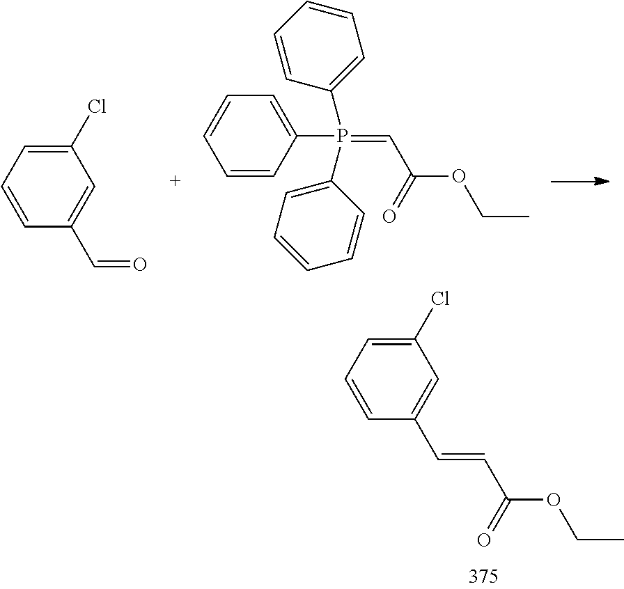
C1=C(C=CC(OCC)=O)C=CC=C1Cl.C1=C(C=O)C=CC=C1Cl.C1(P(C2=CC=CC=C2)(C2=CC=CC=C2)=CC(=O)OCC)=CC=CC=C1
